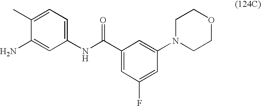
C1(N)=CC(NC(C2=CC(F)=CC(N3CCOCC3)=C2)=O)=CC=C1C
